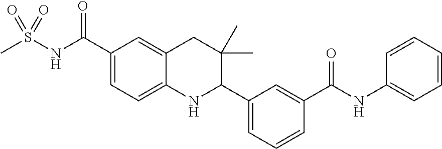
C1(C(NS(C)(=O)=O)=O)=CC=C2C(=C1)CC(C)(C)C(C1=CC=CC(C(NC3=CC=CC=C3)=O)=C1)N2
